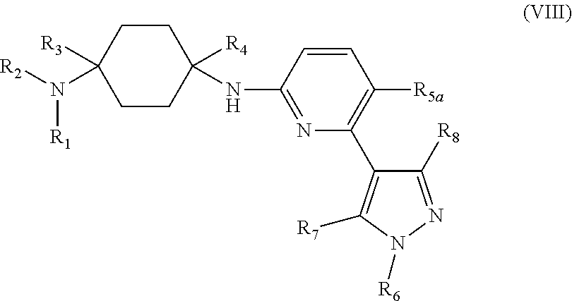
C1CC([R4])(NC2=NC(C3=C([R7])N([R6])N=C3[R8])=C([R5a])C=C2)CCC1([R3])N([R2])[R1]
